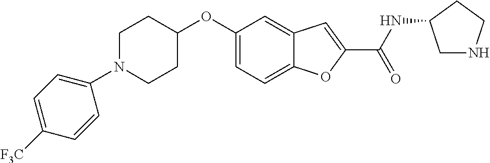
C1=C2C(=CC(OC3CCN(C4=CC=C([F3C])C=C4)CC3)=C1)C=C(C(=O)NC1CNCC1)O2
